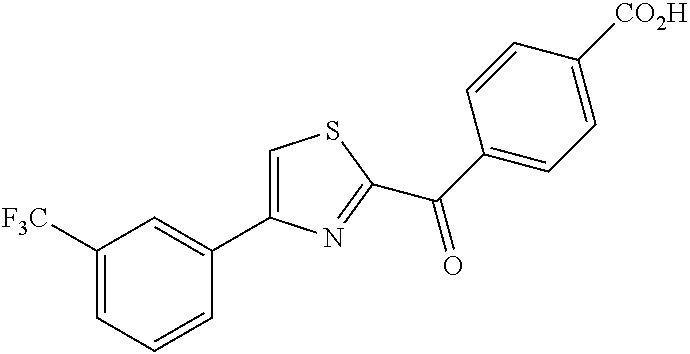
C1([F3C])=CC=CC(C2=CSC(C(C3=CC=C([CO2H])C=C3)=O)=N2)=C1
